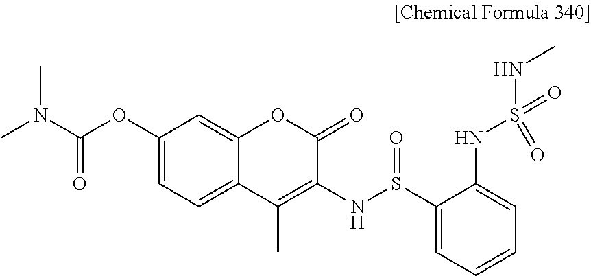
C1(OC(N(C)C)=O)=CC=C2C(=C1)OC(=O)C(NS(C1=CC=CC=C1NS(NC)(=O)=O)=O)=C2C
